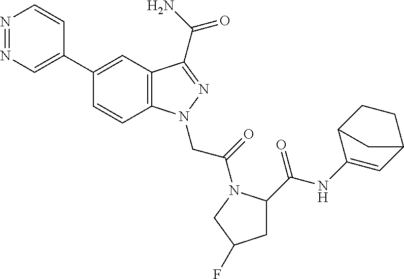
N1=NC=C(C2=CC3=C(C=C2)N(CC(=O)N2C(C(NC4=CC5CCC4C5)=O)CC(F)C2)N=C3C(N)=O)C=C1
